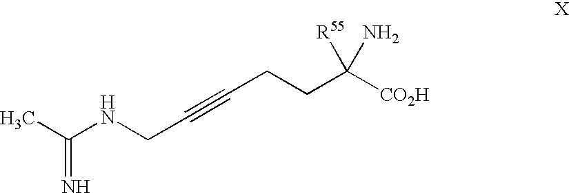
CC(NCC#CCCC([CO2H])(N)[R55])=N
